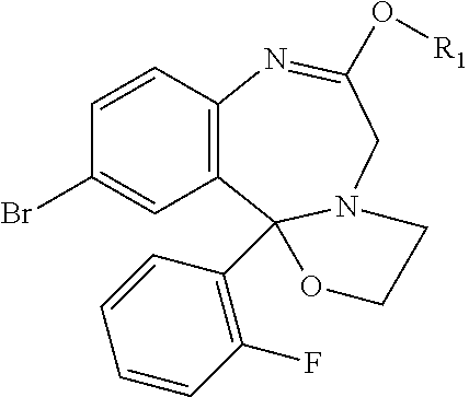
C12=C(C=CC(Br)=C1)N=C(O[R1])CN1C2(C2=C(F)C=CC=C2)OCC1
